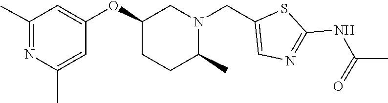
C1C(C)N(CC2=CN=C(NC(=O)C)S2)CC(OC2=CC(C)=NC(C)=C2)C1
